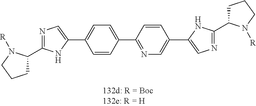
C1=CC(C2=NC=C(C3=CN=C(C4CCCN4[R])N3)C=C2)=CC=C1C1=CN=C(C2CCCN2[R])N1
